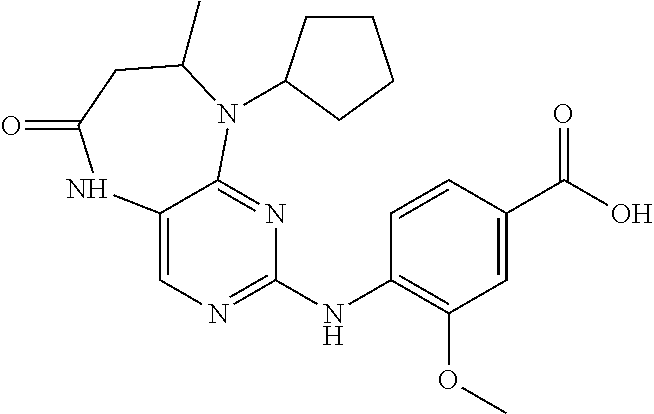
N(C1=C(OC)C=C(C(O)=O)C=C1)C1=NC=C2C(=N1)N(C1CCCC1)C(C)CC(=O)N2
